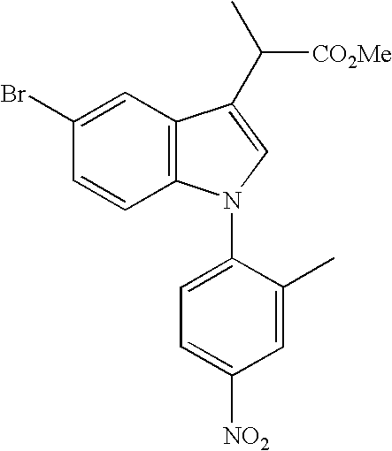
C1=CC2=C(C=C1Br)C(C(C)[CO2Me])=CN2C1=CC=C([NO2])C=C1C
